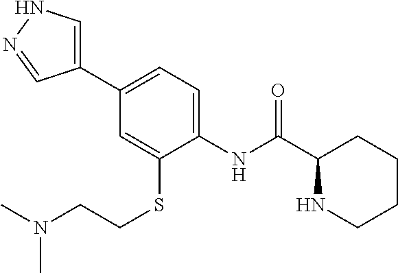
C1(C2=CC=C(NC(=O)C3NCCCC3)C(SCCN(C)C)=C2)=CNN=C1
